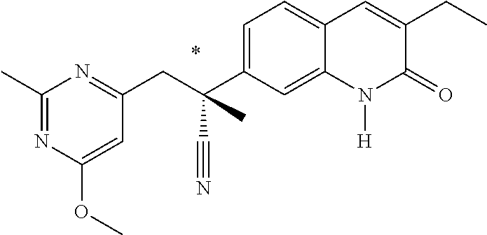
C(C1=CC=C2C(=C1)N([H])C(=O)C(CC)=C2)(CC1=NC(C)=NC(OC)=C1)(C#N)C
